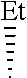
[Et]C
